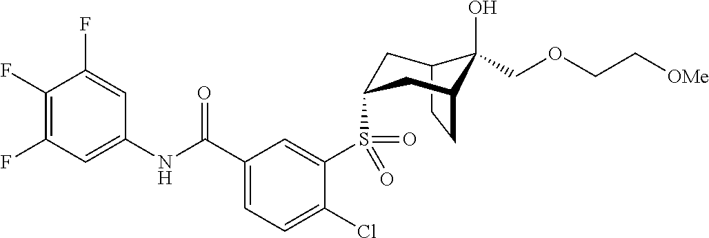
C1(F)=C(F)C=C(NC(C2=CC=C(Cl)C(S(=O)(=O)C3CC4C(O)(COCC[OMe])C(CC4)C3)=C2)=O)C=C1F
